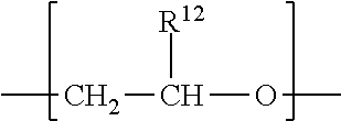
CCC(OC)[R12]
